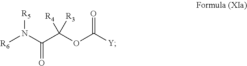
[R6]N(C(C(OC([Y])=O)([R4])[R3])=O)[R5]
